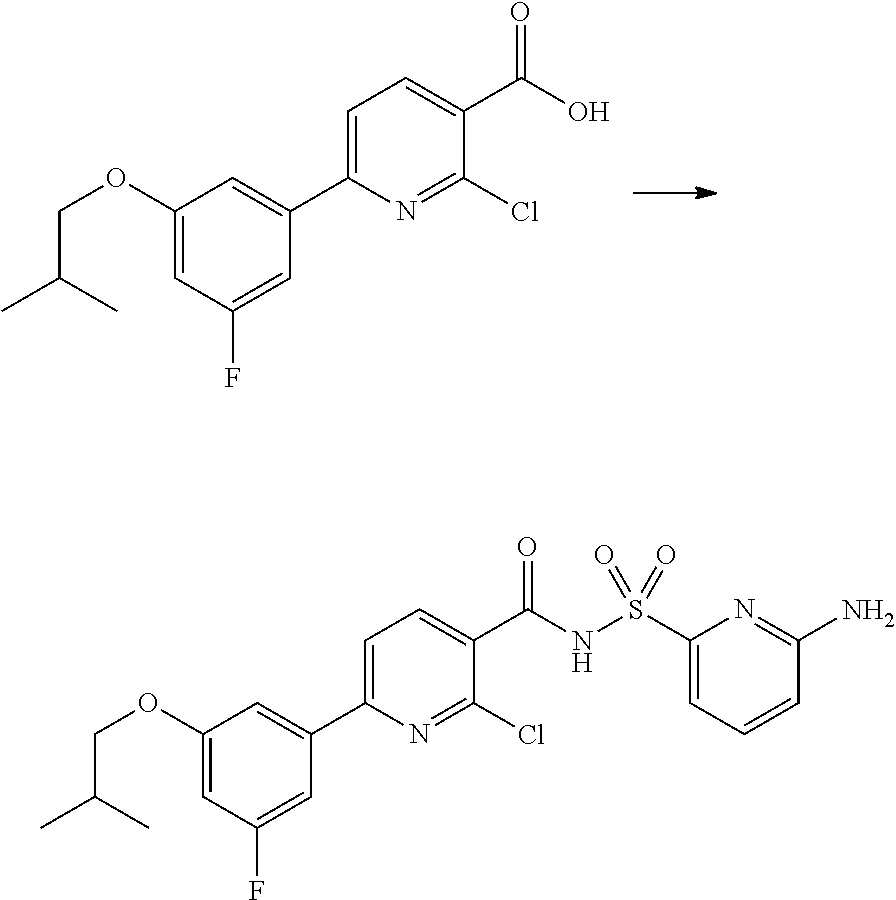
C1=C(C2=CC(OCC(C)C)=CC(F)=C2)N=C(Cl)C(C(O)=O)=C1.C1=C(C2=CC(OCC(C)C)=CC(F)=C2)N=C(Cl)C(C(NS(C2=CC=CC(N)=N2)(=O)=O)=O)=C1
